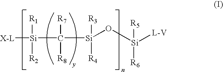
[X-L][Si]([R2])([R1])C([Si](O[Si]([L-V])([R5])[R6])([R3])[R4])([R7])[R8]
